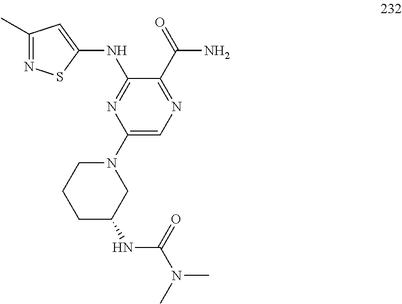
N(C1=NC(N2CCCC(NC(N(C)C)=O)C2)=CN=C1C(=O)N)C1=CC(C)=NS1
